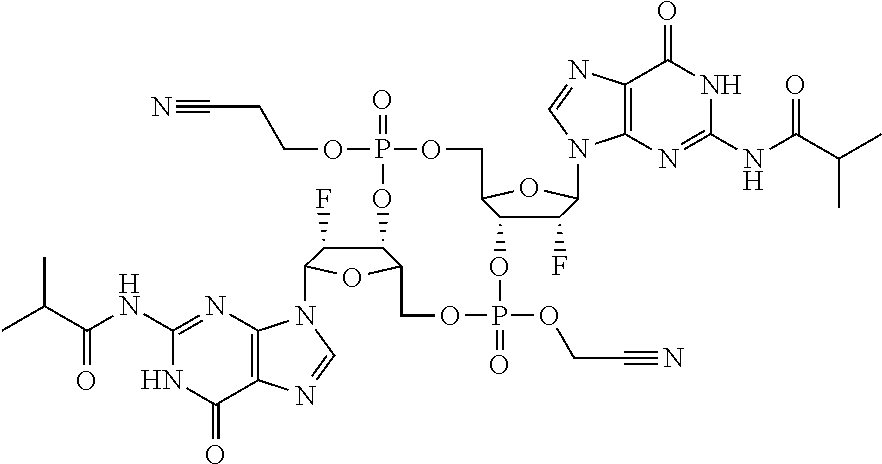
O=P1(OCCC#N)OCC2C(C(F)C(N3C4=C(C(=O)NC(NC(C(C)C)=O)=N4)N=C3)O2)OP(=O)(OCC#N)OCC2C(C(F)C(N3C4=C(C(=O)NC(NC(C(C)C)=O)=N4)N=C3)O2)O1
